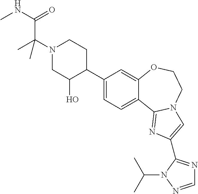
C1(C2CCN(C(C(NC)=O)(C)C)CC2O)=CC=C2C(=C1)OCCN1C2=NC(C2=NC=NN2C(C)C)=C1
